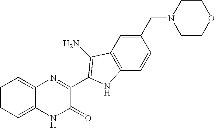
C1=CC=C2C(=C1)N=C(C1=C(N)C3=C(C=CC(CN4CCOCC4)=C3)N1)C(=O)N2
